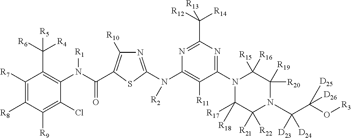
C1([R7])=C([R8])C([R9])=C(Cl)C(N(C(=O)C2=C([R10])N=C(N(C3=C([R11])C(N4C([R17])([R18])C([R21])([R22])N(C(C(O[R3])([D25])[D26])([D23])[D24])C([R20])([R19])C4([R15])[R16])=NC(C([R12])([R14])[R13])=N3)[R2])S2)[R1])=C1C([R6])([R4])[R5]
